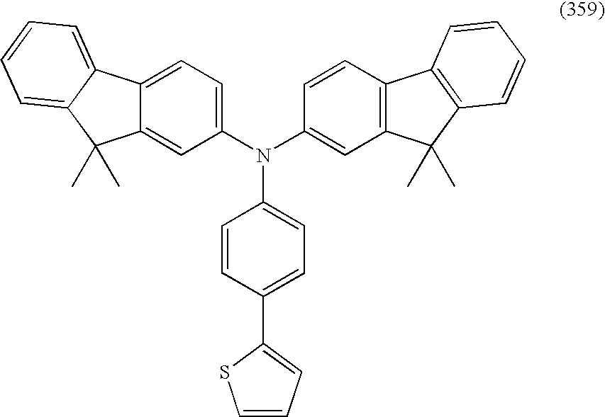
C1(N(C2=CC3=C(C=C2)C2=C(C3(C)C)C=CC=C2)C2=CC=C(C3=CC=CS3)C=C2)=CC=C2C(=C1)C(C)(C)C1=CC=CC=C21
